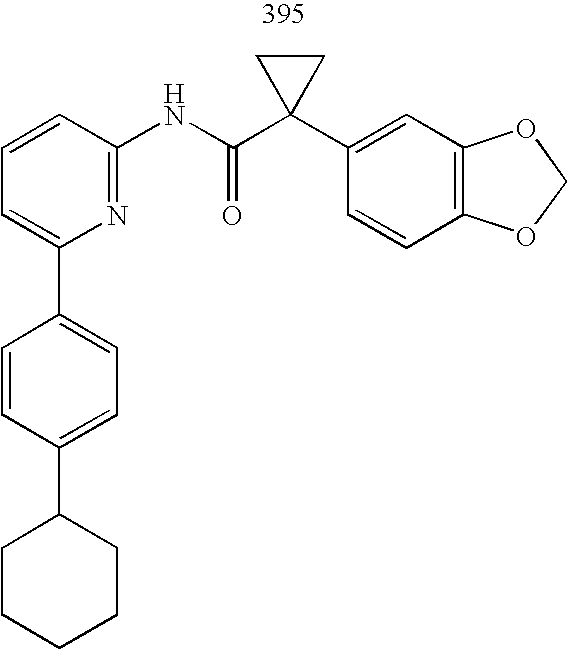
C1CCCCC1C1=CC=C(C2=CC=CC(NC(C3(C4=CC5=C(C=C4)OCO5)CC3)=O)=N2)C=C1
